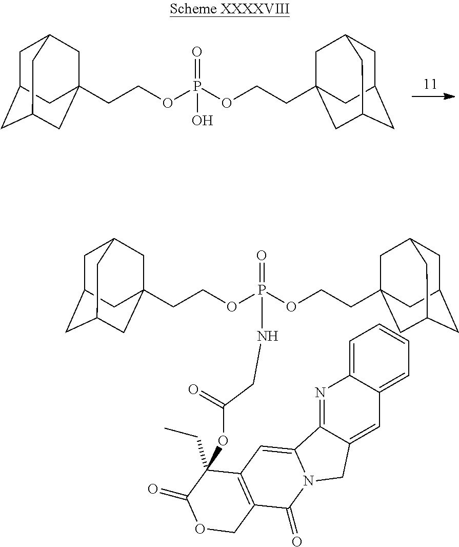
C1C2CC3CC(CCOP(=O)(O)OCCC45CC6CC(CC(C4)C6)C5)(CC1C3)C2.C1C2CC3CC(CCOP(=O)(OCCC45CC6CC(CC(C4)C6)C5)NCC(OC4(CC)C5=C(C(=O)N6C(=C5)C5=NC7=CC=CC=C7C=C5C6)COC4=O)=O)(CC1C3)C2
